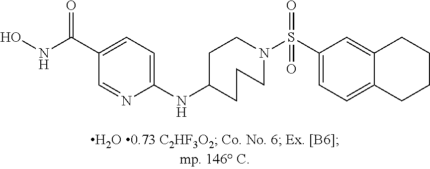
C1(C(NO)=O)=CC=C(NC2CCCN(S(C3=CC=C4C(=C3)CCCC4)(=O)=O)CC2)N=C1
